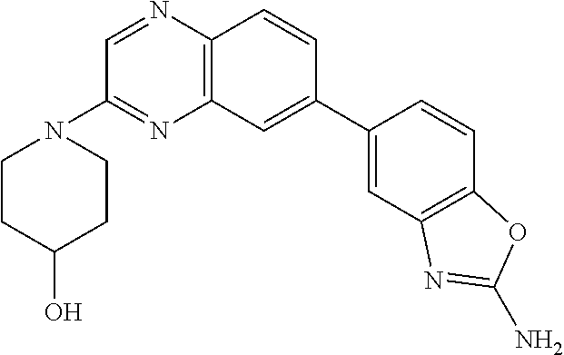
C12=C(C=CC(C3=CC4=C(C=C3)OC(N)=N4)=C1)N=CC(N1CCC(O)CC1)=N2
